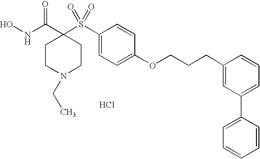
Cl.C1(S(C2(C(NO)=O)CCN(CC)CC2)(=O)=O)=CC=C(OCCCC2=CC(C3=CC=CC=C3)=CC=C2)C=C1
